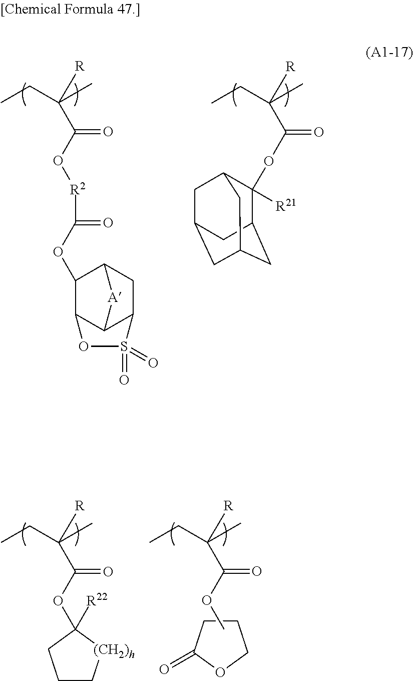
CCC(C)([R])C(OC1([R21])C2CC3CC(CC1C3)C2)=O.CCC(C)([R])C(O[R2]C(=O)OC1C2C3C(CC1[A]3)S(=O)(=O)O2)=O.C1CC(=O)OC1.CCC(C)([R])C(OC1([R22])CCC[(CH2)h]1)=O.CCC(C)([R])C(OC)=O
